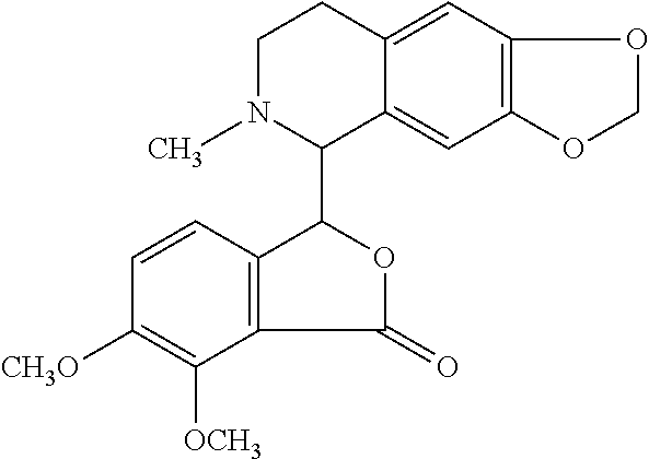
C1=CC2=C(C([OCH3])=C1[OH3C])C(=O)OC2C1C2=CC3=C(C=C2CCN1C)OCO3
